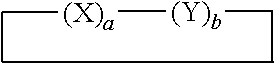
[(X)a]([(Y)b]C)C
